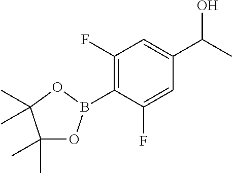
C1(F)=C(B2OC(C)(C)C(C)(C)O2)C(F)=CC(C(C)O)=C1
